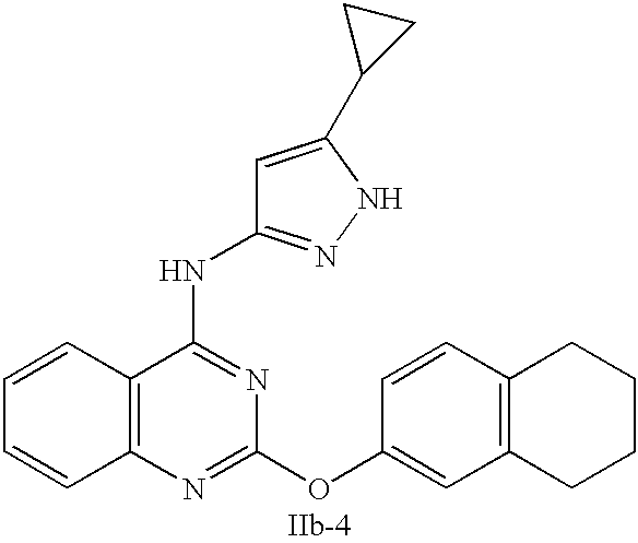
C12=C(N=C(OC3=CC4=C(C=C3)CCCC4)N=C1NC1=NNC(C3CC3)=C1)C=CC=C2
